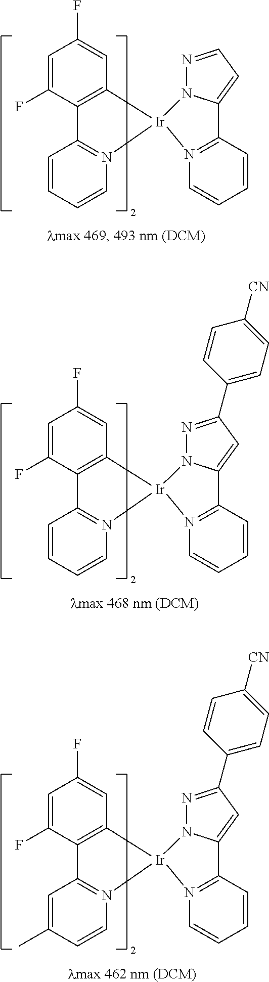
C1=C(F)C2=C(C=C1F)[Ir]1(N3=C(C=CC=C3)C3=CC=NN13)N1=C2C=CC=C1.C1=C(F)C2=C(C=C1F)[Ir]1(N3=C(C=CC=C3)C3=CC(C4=CC=C([CN])C=C4)=NN13)N1=C2C=CC=C1.C1=C(F)C2=C(C=C1F)[Ir]1(N3=C(C=CC=C3)C3=CC(C4=CC=C([CN])C=C4)=NN13)N1=C2C=C(C)C=C1
